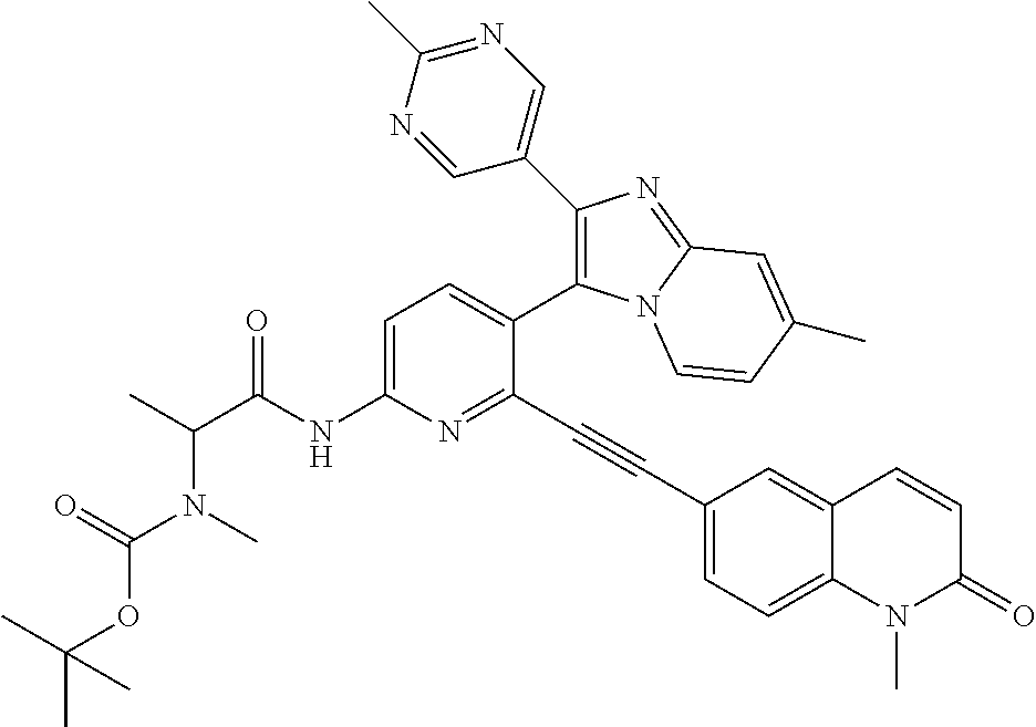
C1=C(NC(C(C)N(C)C(=O)OC(C)(C)C)=O)N=C(C#CC2=CC=C3C(=C2)C=CC(=O)N3C)C(C2=C(C3=CN=C(C)N=C3)N=C3N2C=CC(C)=C3)=C1
